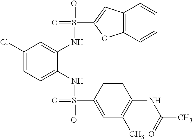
C1(Cl)=CC=C(NS(=O)(=O)C2=CC(C)=C(NC(C)=O)C=C2)C(NS(=O)(C2=CC3=C(O2)C=CC=C3)=O)=C1
